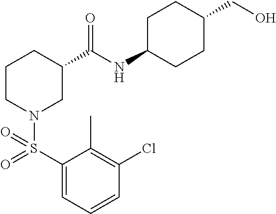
C1(S(=O)(=O)N2CC(C(NC3CCC(CO)CC3)=O)CCC2)=CC=CC(Cl)=C1C
